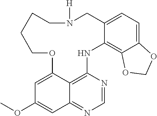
O(C1=CC2=NC=NC3=C2C(=C1)OCCCCN([H])CC1=CC=C2C(=C1N3)OCO2)C
